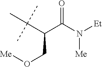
O=C(N([Et])[Me])C(C(C)(C)C)CO[Me]
